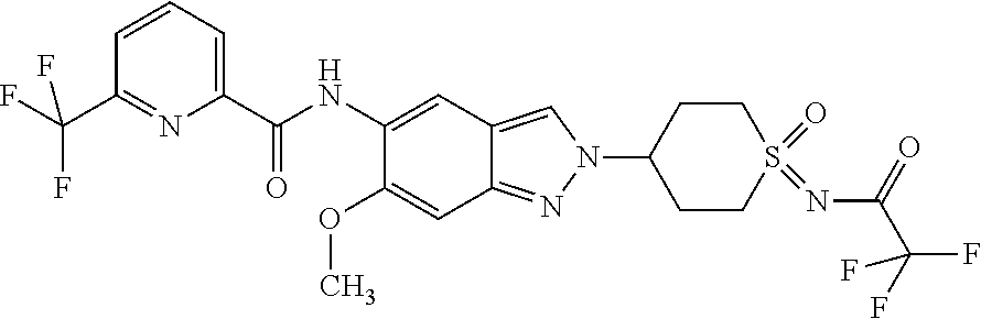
C1(C(NC2=CC3=CN(C4CCS(=O)(=NC(=O)C(F)(F)F)CC4)N=C3C=C2OC)=O)=CC=CC(C(F)(F)F)=N1
